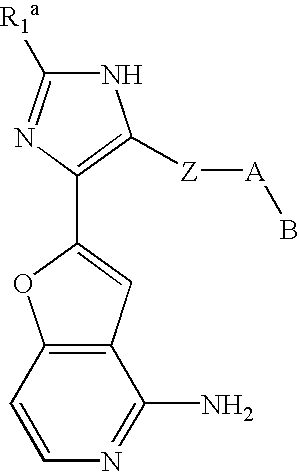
N1C([R1a])=NC(C2=CC3=C(O2)C=CN=C3N)=C1[Z][A]B
